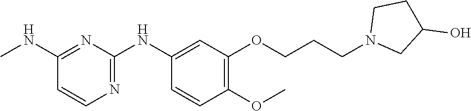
C1(NC)=NC(NC2=CC(OCCCN3CC(O)CC3)=C(OC)C=C2)=NC=C1
